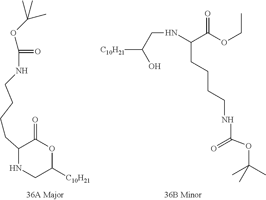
C1(CCCCNC(OC(C)(C)C)=O)NCC([C10H21])OC1=O.N(C(C(OCC)=O)CCCCNC(=O)OC(C)(C)C)CC(O)[C10H21]
